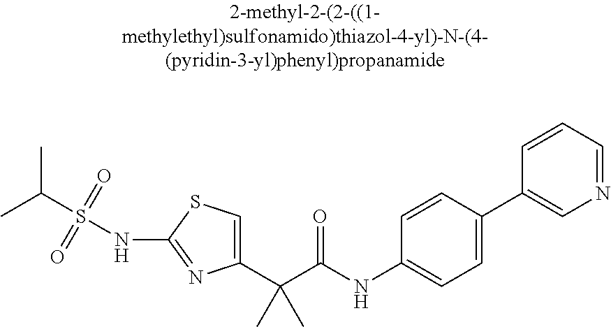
C1(C(C(NC2=CC=C(C3=CN=CC=C3)C=C2)=O)(C)C)=CSC(NS(C(C)C)(=O)=O)=N1
